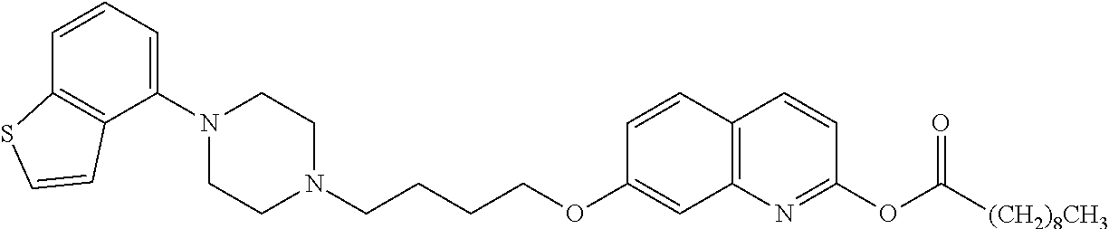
C1(N2CCN(CCCCOC3=CC4=C(C=C3)C=CC(OC([(CH2)8CH3])=O)=N4)CC2)=CC=CC2=C1C=CS2
